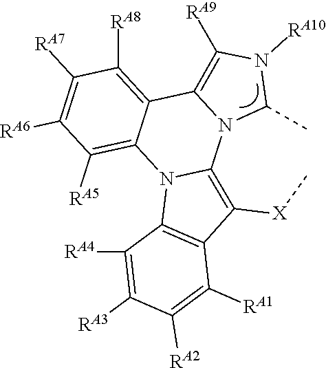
C1([RA7])=C([RA6])C([RA5])=C2C(=C1[RA8])C1=C([RA9])N([RA10])C(C)N1C1=C([X]C)C3=C(N21)C([RA4])=C([RA3])C([RA2])=C3[RA1]
